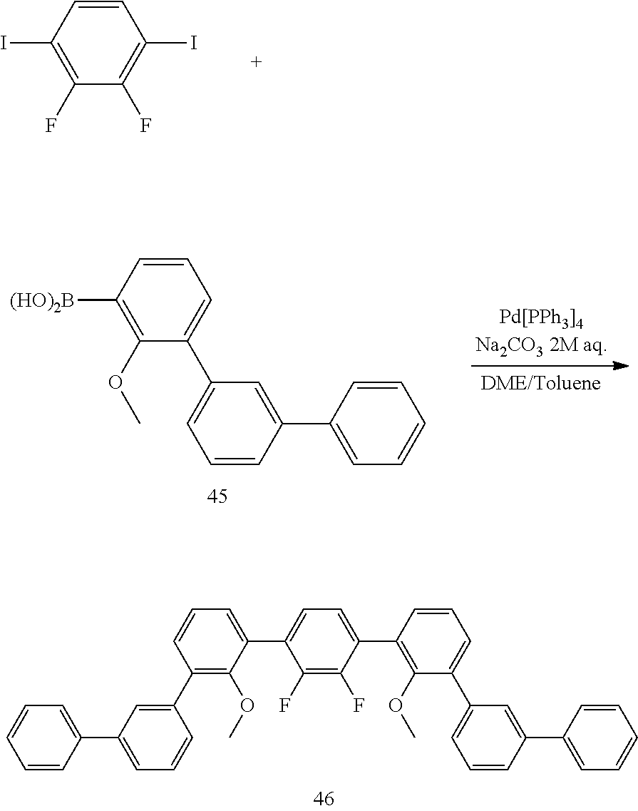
C1(F)=C(F)C(C2=C(OC)C(C3=CC=CC(C4=CC=CC=C4)=C3)=CC=C2)=CC=C1C1=CC=CC(C2=CC(C3=CC=CC=C3)=CC=C2)=C1OC.C1=CC(I)=C(F)C(F)=C1I.C1=CC(C2=CC=CC=C2)=CC(C2=CC=CC([(HO)2B])=C2OC)=C1
